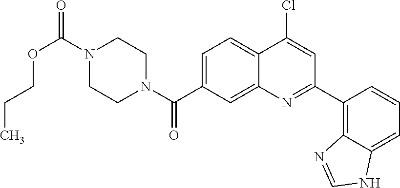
N1(C(OCCC)=O)CCN(C(=O)C2=CC=C3C(=C2)N=C(C2=C4C(=CC=C2)NC=N4)C=C3Cl)CC1
